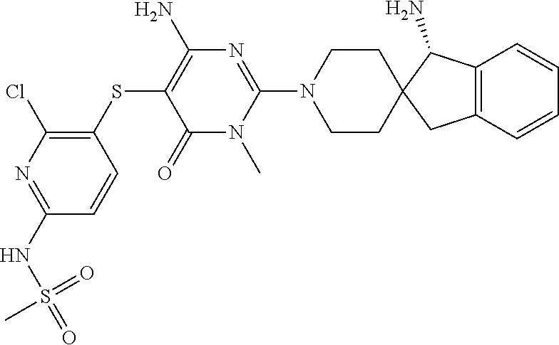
C1=CC(NS(=O)(=O)C)=NC(Cl)=C1SC1=C(N)N=C(N2CCC3(C(N)C4=C(C3)C=CC=C4)CC2)N(C)C1=O
